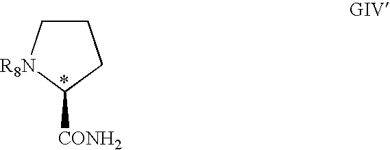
C1C[R8N]C([CONH2])C1
